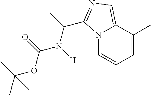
N12C=CC=C(C)C1=CN=C2C(C)(N([H])C(=O)OC(C)(C)C)C
